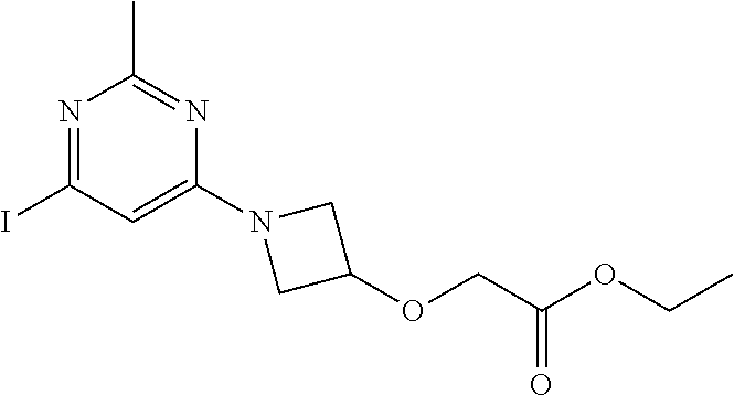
N1=C(I)C=C(N2CC(OCC(OCC)=O)C2)N=C1C
